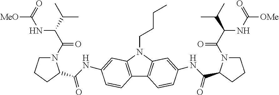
C12=C(N(CCCC)C3=C1C=CC(NC(C1N(C(C(C(C)C)NC([OMe])=O)=O)CCC1)=O)=C3)C=C(NC(C1N(C(C(C(C)C)NC([MeO])=O)=O)CCC1)=O)C=C2
